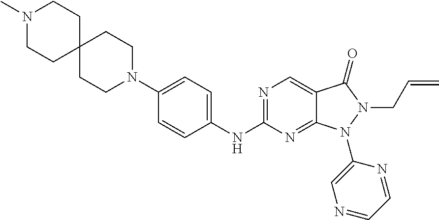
C12(CCN(C)CC1)CCN(C1=CC=C(NC3=NC=C4C(=N3)N(C3=CN=CC=N3)N(CC=C)C4=O)C=C1)CC2
